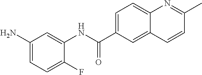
NC1=CC=C(F)C(NC(C2=CC=C3C(=C2)C=CC(C)=N3)=O)=C1
